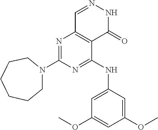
N1=C(N2CCCCCC2)N=C(NC2=CC(OC)=CC(OC)=C2)C2=C1C=NNC2=O
